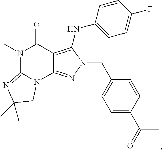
N1(C)C2=NC(C)(C)CN2C2=NN(CC3=CC=C(C(=O)C)C=C3)C(NC3=CC=C(F)C=C3)=C2C1=O
